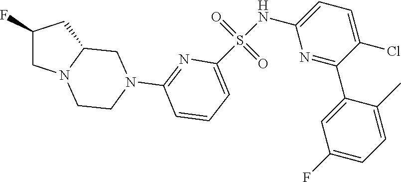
C1(F)CN2C(C1)CN(C1=NC(S(NC3=CC=C(Cl)C(C4=CC(F)=CC=C4C)=N3)(=O)=O)=CC=C1)CC2
